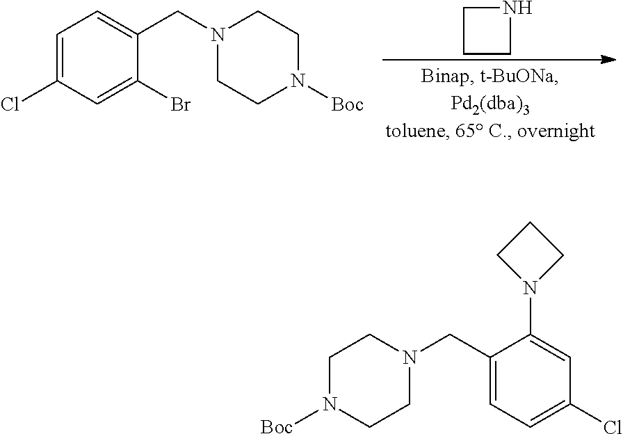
C1=C(Cl)C=C(Br)C(CN2CCN([Boc])CC2)=C1.C1CNC1.C1=C(N2CCC2)C(CN2CCN([Boc])CC2)=CC=C1Cl
